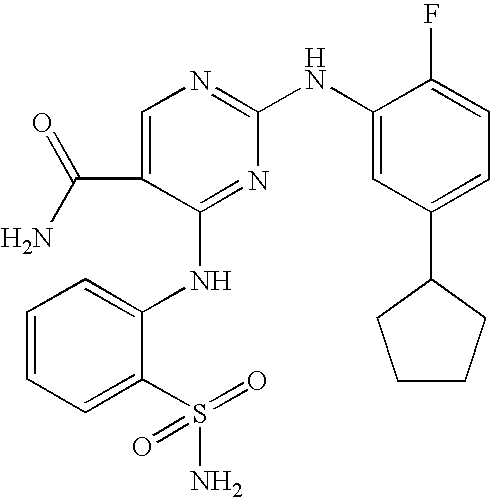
C1=CC=C(S(=O)(N)=O)C(NC2=NC(NC3=CC(C4CCCC4)=CC=C3F)=NC=C2C(N)=O)=C1
